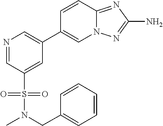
N1=CC(S(=O)(=O)N(C)CC2=CC=CC=C2)=CC(C2=CN3C(=NC(N)=N3)C=C2)=C1
